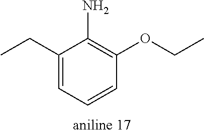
C1(CC)=CC=CC(OCC)=C1N
